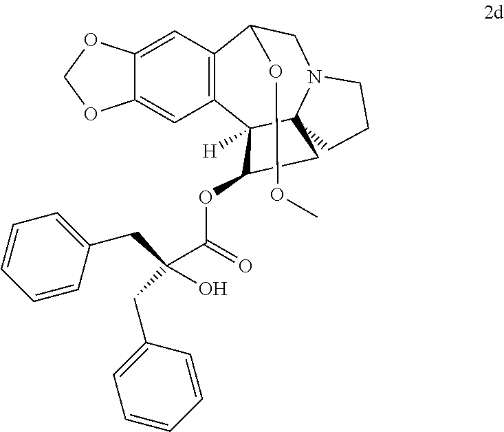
C12=CC3=C(C=C1OCO2)C1([H])C2(N(CC3OOC)CCC2)CC1OC(=O)C(CC1=CC=CC=C1)(CC1=CC=CC=C1)O
